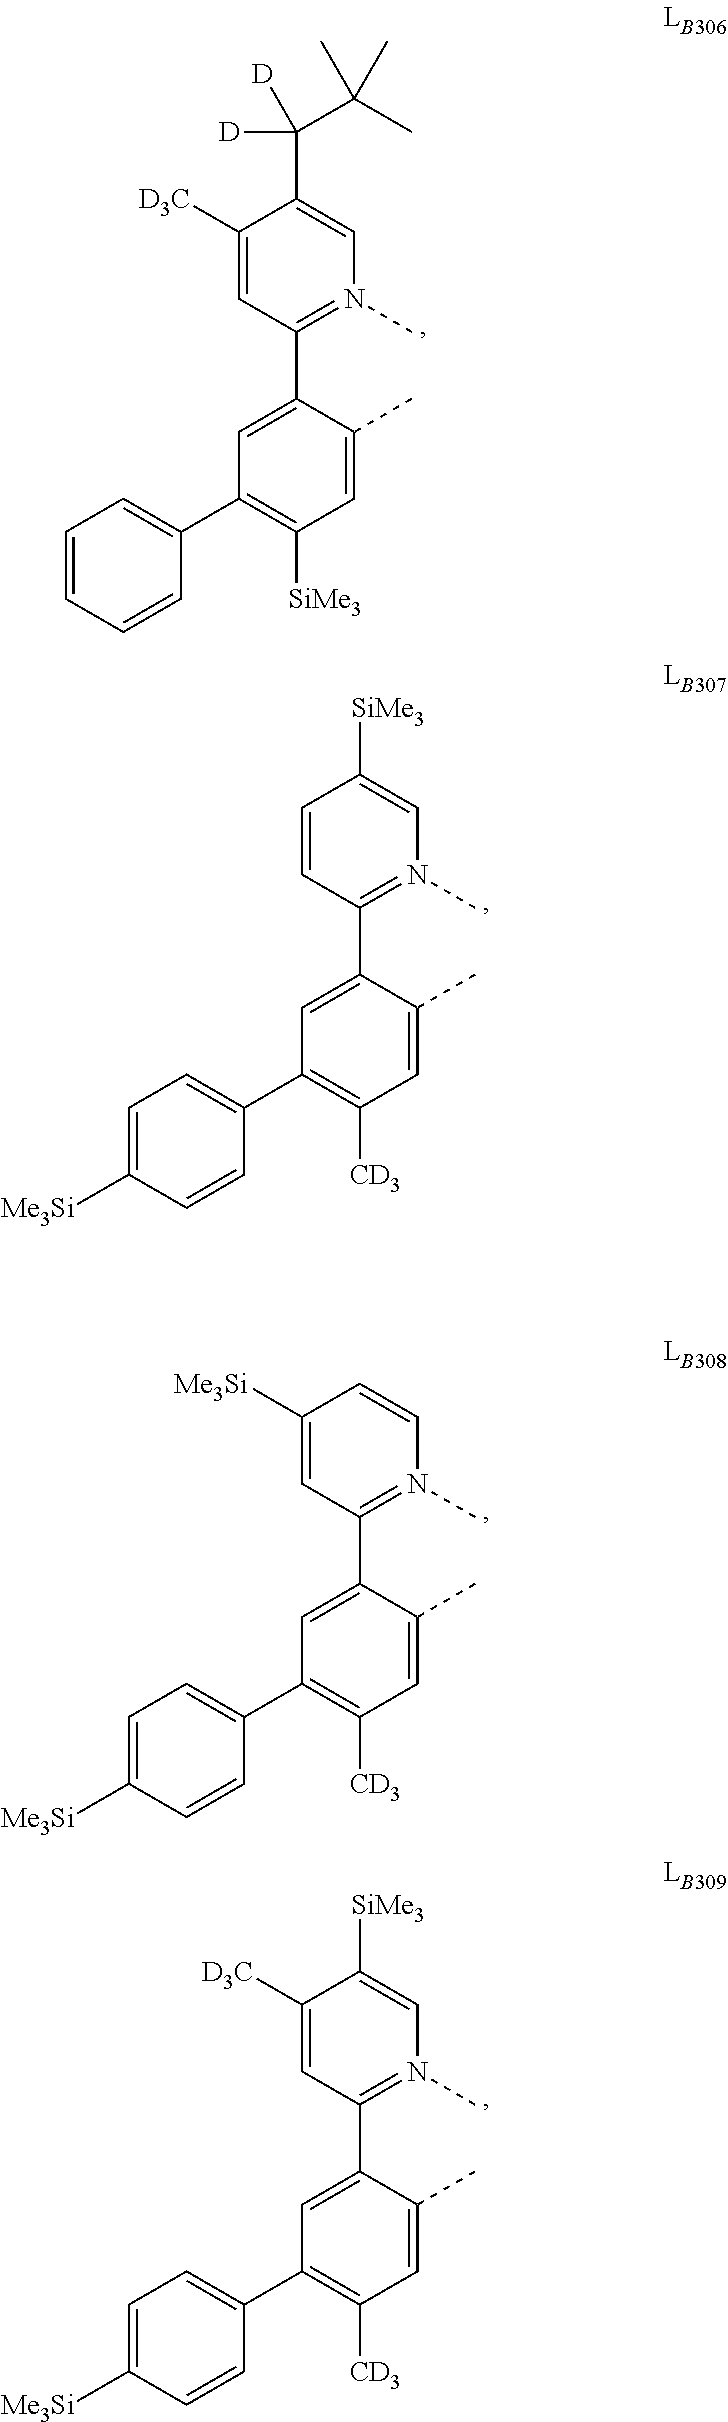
C1(C2=CC(C3=CC=CC=C3)=C([SiMe3])C=C2C)=N(C)C=C(C(C(C)(C)C)([D])[D])C([D3C])=C1.C1(C2=CC(C3=CC=C([Me3Si])C=C3)=C([CD3])C=C2C)=N(C)C=C([SiMe3])C=C1.C1(C2=CC(C3=CC=C([Me3Si])C=C3)=C([CD3])C=C2C)=N(C)C=CC([Me3Si])=C1.C1(C2=CC(C3=CC=C([Me3Si])C=C3)=C([CD3])C=C2C)=N(C)C=C([SiMe3])C([D3C])=C1
